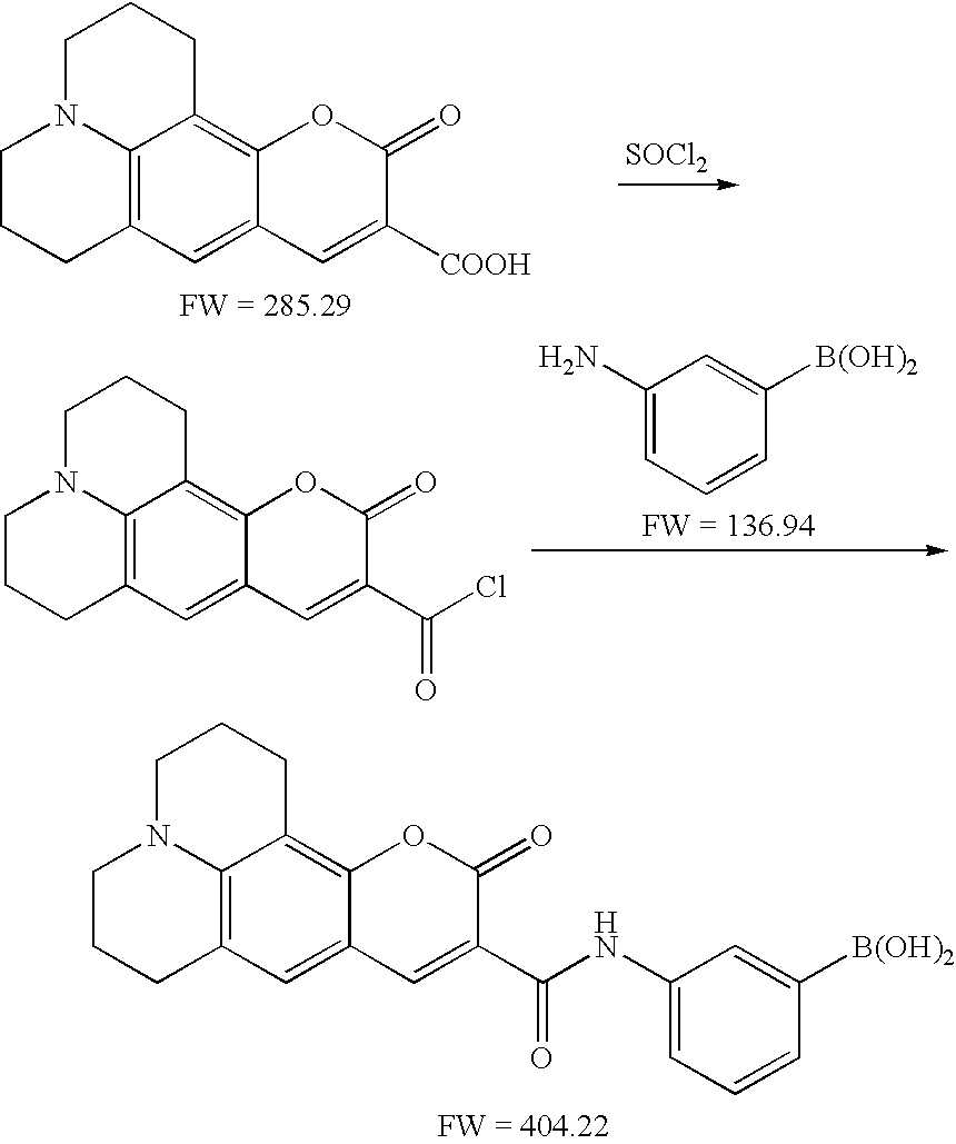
C12=C3C=C4C(=C1CCCN2CCC3)OC(=O)C(C(NC1=CC=CC([B(OH)2])=C1)=O)=C4.C12=C3C=C4C(=C1CCCN2CCC3)OC(=O)C([COOH])=C4.[SOCl2].C12=C3C=C4C(=C1CCCN2CCC3)OC(=O)C(C(Cl)=O)=C4.C1(N)=CC=CC([B(OH)2])=C1
